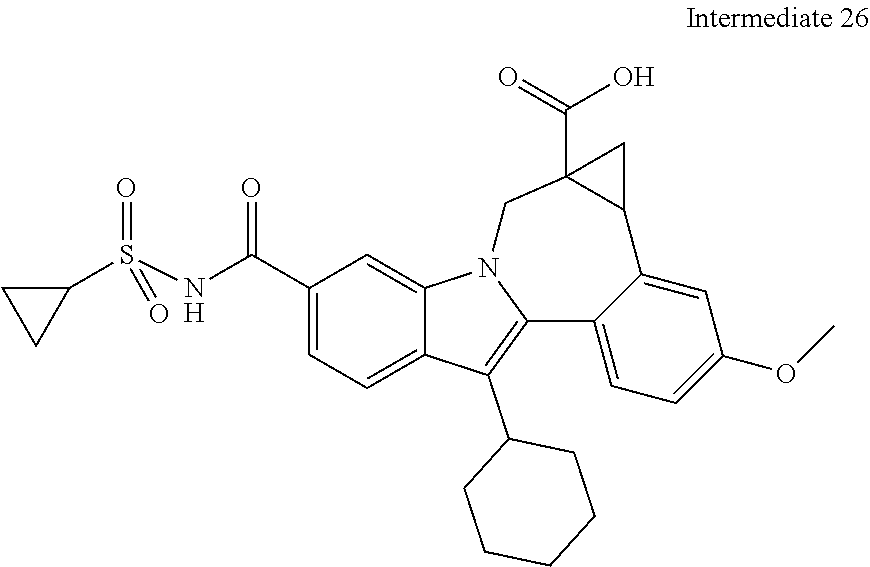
C1(C(NS(C2CC2)(=O)=O)=O)=CC=C2C(=C1)N1C(=C2C2CCCCC2)C2=CC=C(OC)C=C2C2CC2(C(O)=O)C1
